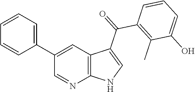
C1(C2=CC=CC=C2)=CC2=C(N=C1)NC=C2C(C1=C(C)C(O)=CC=C1)=O
